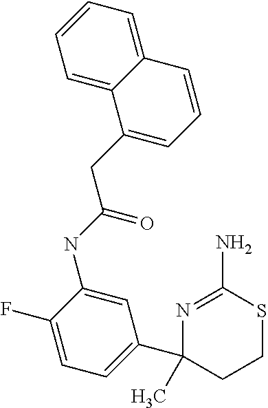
N1=C(N)SCCC1(C1=CC=C(F)C(NC(CC2=CC=CC3=CC=CC=C23)=O)=C1)C
